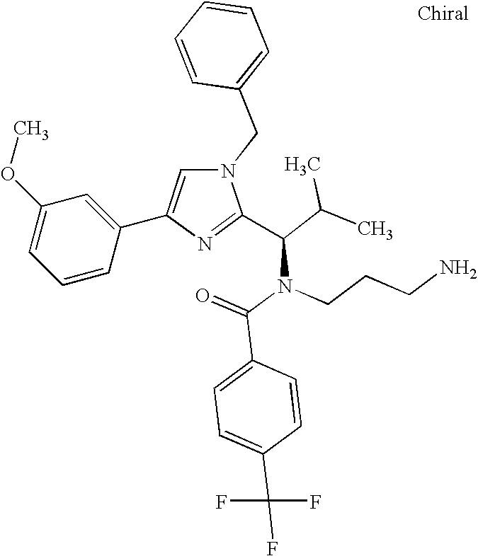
N1(CC2=CC=CC=C2)C=C(C2=CC(OC)=CC=C2)N=C1C(C(C)C)N(C(=O)C1=CC=C(C(F)(F)F)C=C1)CCCN
